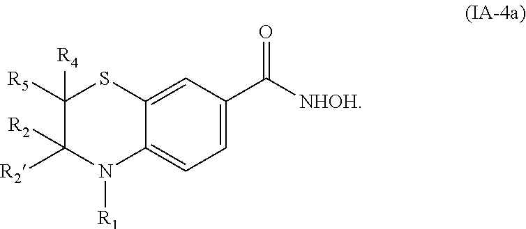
C1=C(C([NHOH])=O)C=C2C(=C1)N([R1])C([R2])([R2])C([R4])([R5])S2
